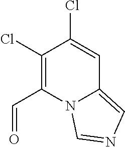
C1(Cl)=C(C=O)N2C(=CN=C2)C=C1Cl
